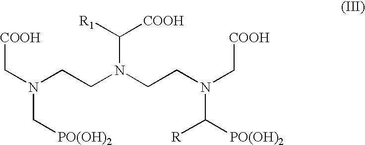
C(N(C[PO(OH)2])CCN(C([R1])[COOH])CCN(C[COOH])C([PO(OH)2])[R])[COOH]
